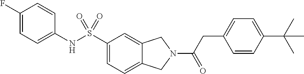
C12=CC=C(S(NC3=CC=C(F)C=C3)(=O)=O)C=C1CN(C(CC1=CC=C(C(C)(C)C)C=C1)=O)C2
